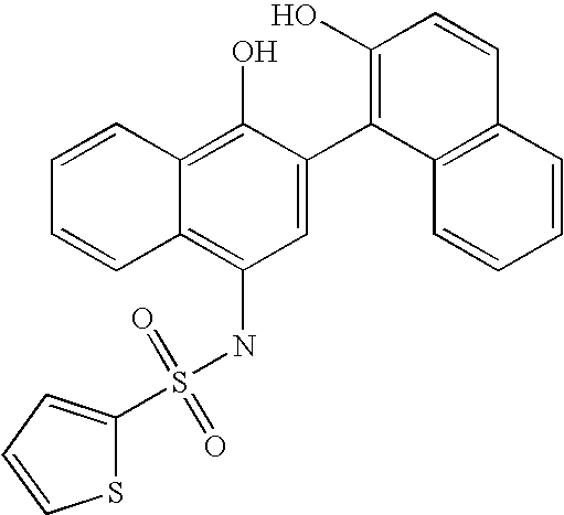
S(NC1=C2C(=C(O)C(C3=C(O)C=CC4=C3C=CC=C4)=C1)C=CC=C2)(=O)(=O)C1=CC=CS1
